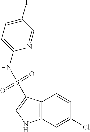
C12=C(C=C(Cl)C=C1)NC=C2S(=O)(=O)NC1=CC=C(I)C=N1
